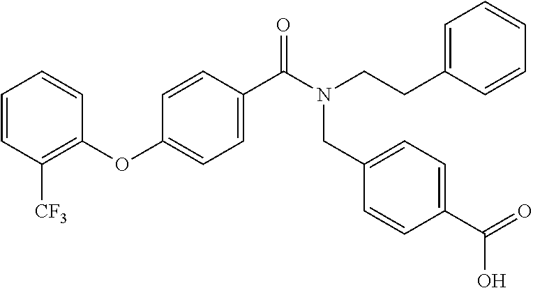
C1=CC([CF3])=C(OC2=CC=C(C(N(CCC3=CC=CC=C3)CC3=CC=C(C(=O)O)C=C3)=O)C=C2)C=C1
